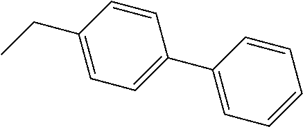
C1(CC)=CC=C(C2=CC=CC=C2)C=C1
